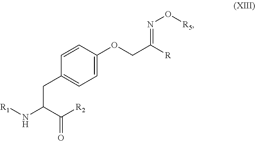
[R1]NC(C([R2])=O)CC1=CC=C(OCC([R])=NO[R5])C=C1
